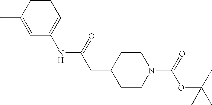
C1(C)=CC(NC(CC2CCN(C(=O)OC(C)(C)C)CC2)=O)=CC=C1
